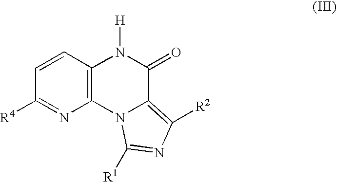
C1=CC([R4])=NC2=C1N([H])C(=O)C1=C([R2])N=C([R1])N21
